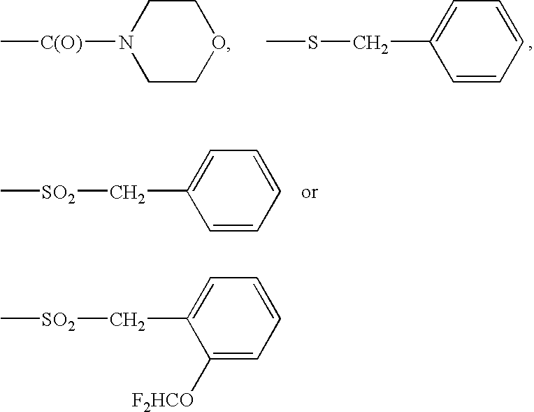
C1(C[SO2]C)=CC=CC=C1[F2HCO].C1(C[SO2]C)=CC=CC=C1.C1(CSC)=CC=CC=C1.N1([C(O)]C)CCOCC1
